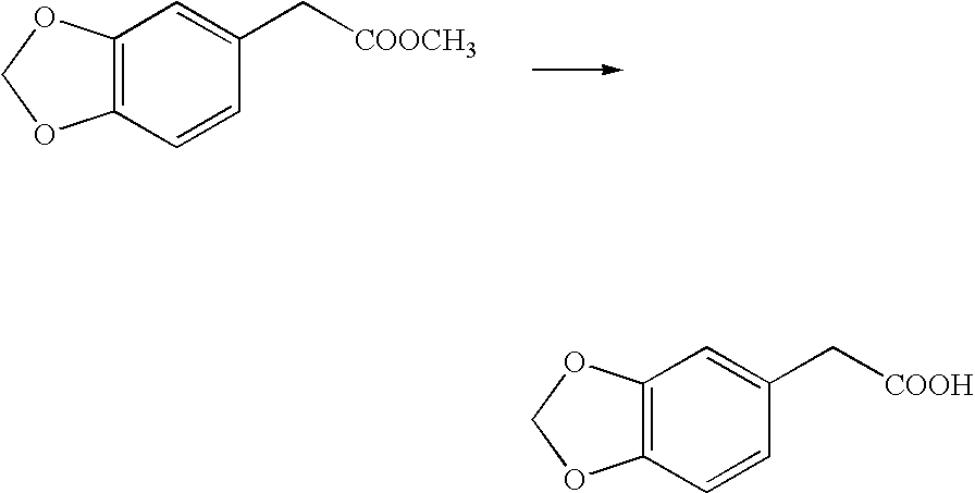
C12=C(C=CC(C[COOCH3])=C1)OCO2.C12=C(C=CC(C[COOH])=C1)OCO2
